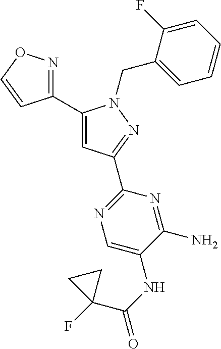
C1(C2=CC(C3=NC=C(NC(C4(F)CC4)=O)C(N)=N3)=NN2CC2=CC=CC=C2F)=NOC=C1
